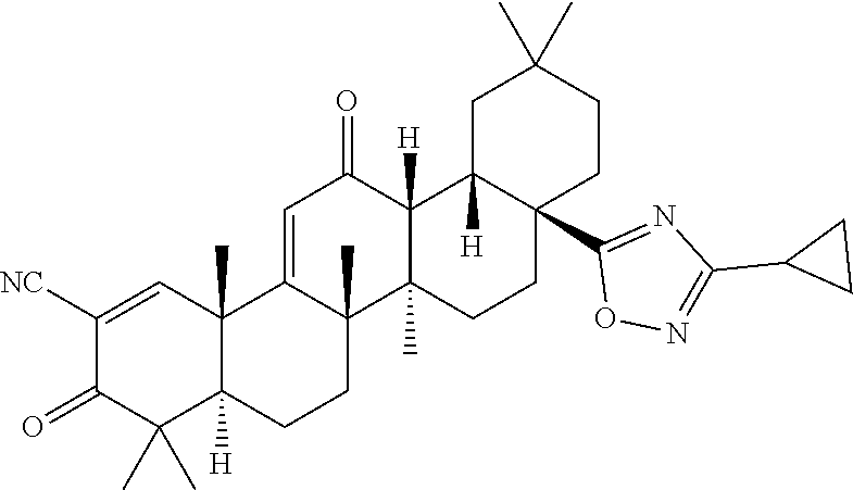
C1([NC])=CC2(C)C([H])(C(C)(C)C1=O)CCC1(C)C2=CC(=O)C2([H])C1(C)CCC1(C3=NC(C4CC4)=NO3)C2([H])CC(C)(C)CC1
